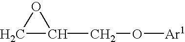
C1C(CO[Ar1])O1
